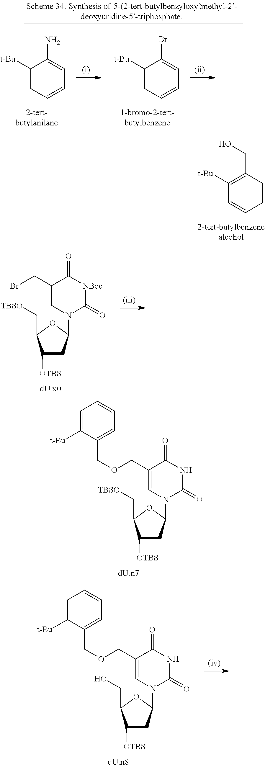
C1([OTBS])CC(N2C(=O)NC(=O)C(COCC3=CC=CC=C3[t-Bu])=C2)OC1C[TBSO].C1([OTBS])CC(N2C(=O)NC(=O)C(COCC3=CC=CC=C3[t-Bu])=C2)OC1CO.C1([OTBS])CC(N2C(=O)[NBoc]C(=O)C(CBr)=C2)OC1C[TBSO].C1([t-Bu])=CC=CC=C1N.C1([t-Bu])=CC=CC=C1Br.C1([t-Bu])=C(CO)C=CC=C1
